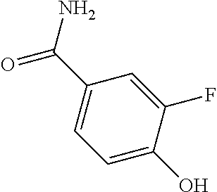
C1=C(O)C(F)=CC(C(=O)N)=C1
